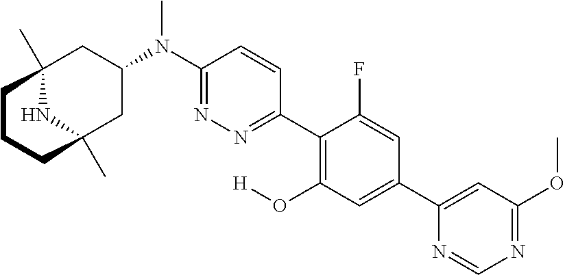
C12(C)NC(C)(CC(N(C3=NN=C(C4=C(O[H])C=C(C5=CC(OC)=NC=N5)C=C4F)C=C3)C)C1)CCC2
